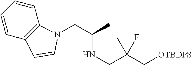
C1=CC2=C(C=C1)N(CC(NCC(C[OTBDPS])(C)F)C)C=C2
